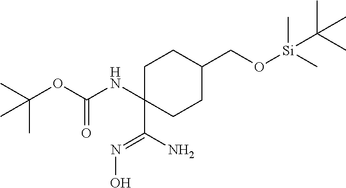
C1C(NC(OC(C)(C)C)=O)(C(N)=NO)CCC(CO[Si](C)(C)C(C)(C)C)C1
